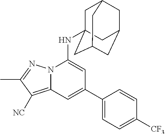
N12C(=C([NC])C(C)=N1)C=C(C1=CC=C([CF3])C=C1)C=C2NC12CC3CC(CC(C1)C3)C2
